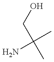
OCC(C)(C)N
